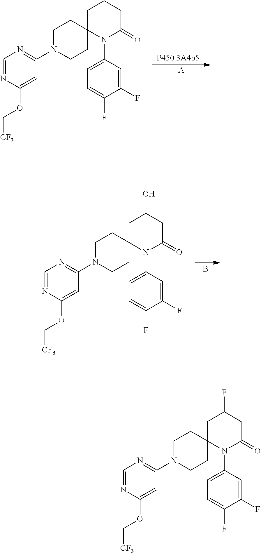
[A].C1=NC(OC[CF3])=CC(N2CCC3(CC2)N(C2=CC=C(F)C(F)=C2)C(=O)CCC3)=N1.B.C1=NC(OC[CF3])=CC(N2CCC3(CC2)N(C2=CC=C(F)C(F)=C2)C(=O)CC(O)C3)=N1.C1=NC(OC[CF3])=CC(N2CCC3(CC2)N(C2=CC=C(F)C(F)=C2)C(=O)CC(F)C3)=N1
